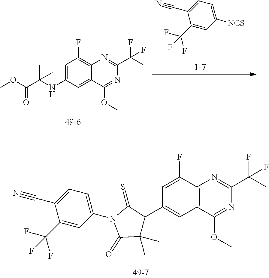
C1=C(F)C2=C(C=C1C1C(C)(C)C(=O)N(C3=CC=C(C#N)C(C(F)(F)F)=C3)C1=S)C(OC)=NC(C(C)(F)F)=N2.C1([NCS])=CC=C(C#N)C(C(F)(F)F)=C1.C1=C(NC(C(OC)=O)(C)C)C=C2C(=C1F)N=C(C(C)(F)F)N=C2OC
